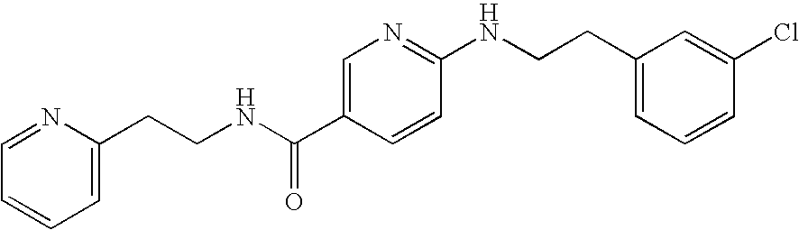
C1=CC=C(CCNC(=O)C2=CN=C(NCCC3=CC=CC(Cl)=C3)C=C2)N=C1
